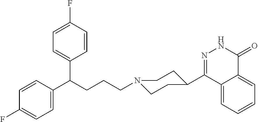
C12=CC=CC=C1C(C1CCN(CCCC(C3=CC=C(F)C=C3)C3=CC=C(F)C=C3)CC1)=NNC2=O
